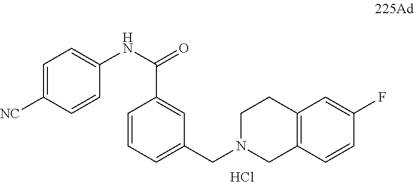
C1=C([NC])C=CC(NC(=O)C2=CC(CN3CC4=C(C=C(F)C=C4)CC3)=CC=C2)=C1.Cl
